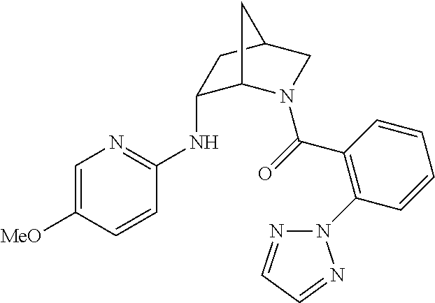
C1=C([MeO])C=CC(NC2C3N(C(=O)C4=C(N5N=CC=N5)C=CC=C4)CC(C2)C3)=N1
